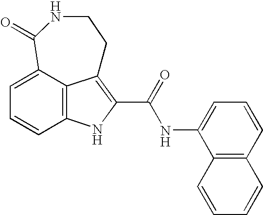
C12=C3C(=CC=C1)C(=O)NCCC3=C(C(NC1=CC=CC3=C1C=CC=C3)=O)N2
